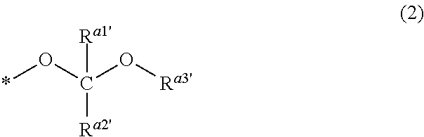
[Ra1']C(O*)(O[Ra3'])[Ra2']
